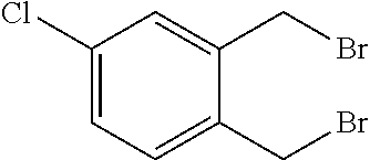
C1(Cl)=CC=C(CBr)C(CBr)=C1
